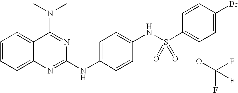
C1=CC=C2C(=C1)C(N(C)C)=NC(NC1=CC=C(NS(C3=C(OC(F)(F)F)C=C(Br)C=C3)(=O)=O)C=C1)=N2
